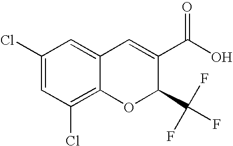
C1(Cl)=CC(Cl)=C2C(=C1)C=C(C(O)=O)C(C(F)(F)F)O2
